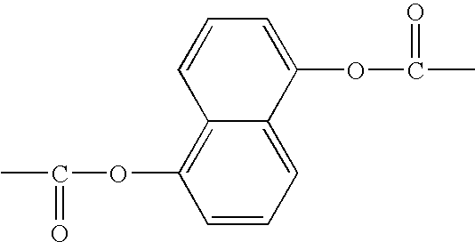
C12=C(OC(=O)C)C=CC=C1C(OC(C)=O)=CC=C2
